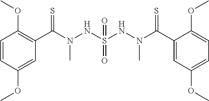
C1=CC(OC)=CC(C(N(NS(NN(C(C2=CC(OC)=CC=C2OC)=S)C)(=O)=O)C)=S)=C1OC
